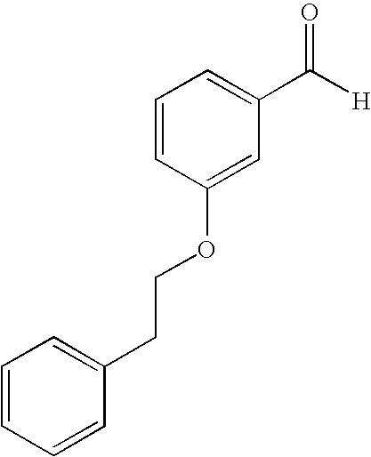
C1(OCCC2=CC=CC=C2)=CC(C([H])=O)=CC=C1
